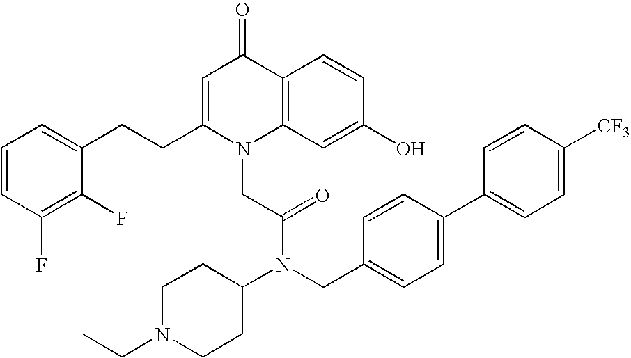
C1=CC(F)=C(F)C(CCC2=CC(=O)C3=C(N2CC(N(CC2=CC=C(C4=CC=C([CF3])C=C4)C=C2)C2CCN(CC)CC2)=O)C=C(O)C=C3)=C1
